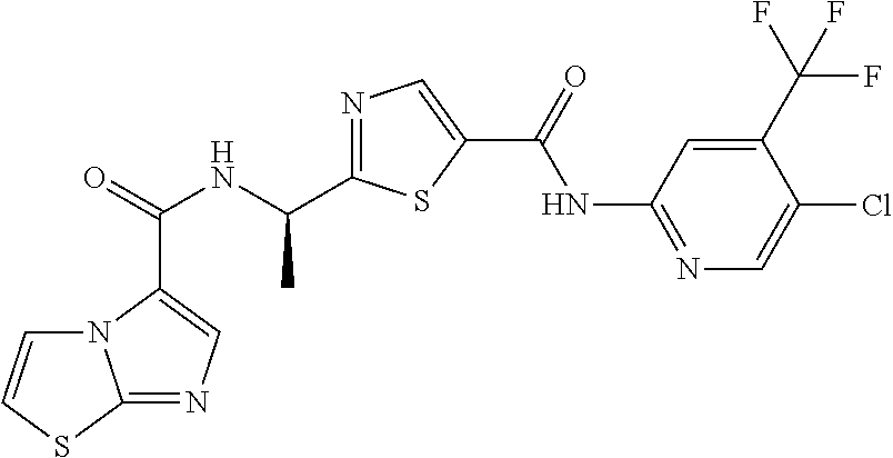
C(=O)(NC(C1=NC=C(C(NC2=NC=C(Cl)C(C(F)(F)F)=C2)=O)S1)C)C1=CN=C2N1C=CS2
